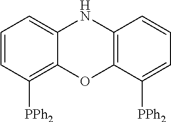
C12=C(C([PPh2])=CC=C1)OC1=C([PPh2])C=CC=C1N2
